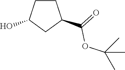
C1CC(O)CC1C(OC(C)(C)C)=O
